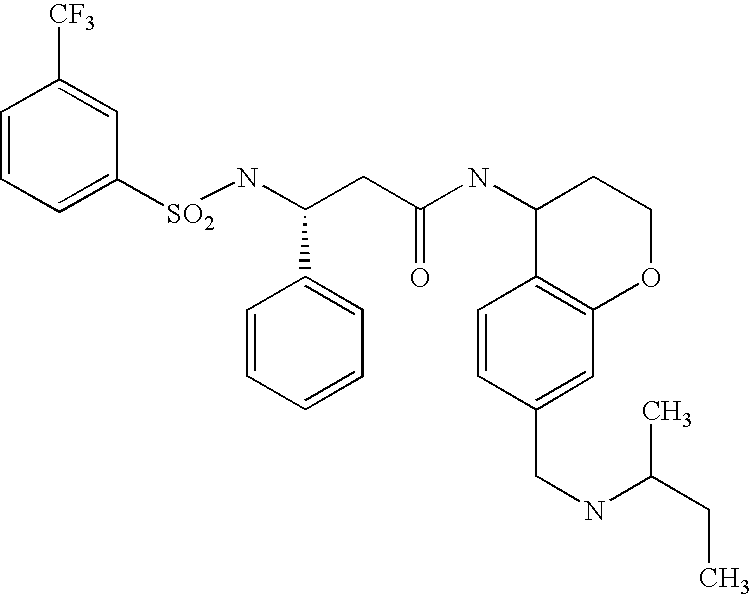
C1=CC=C([SO2]NC(CC(NC2C3=C(OCC2)C=C(CNC(CC)C)C=C3)=O)C2=CC=CC=C2)C=C1[CF3]
